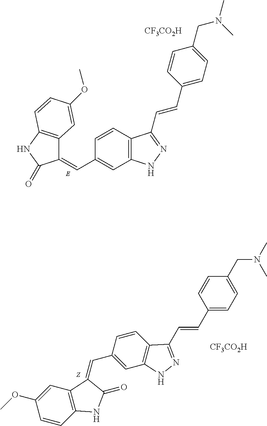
C1(=CC2=CC3=C(C=C2)C(C=CC2=CC=C(CN(C)C)C=C2)=NN3)C2=C(NC1=O)C=CC(OC)=C2.[CF3CO2H].[CF3CO2H].C1(C=C2C3=C(C=CC(OC)=C3)NC2=O)=CC2=C(C=C1)C(C=CC1=CC=C(CN(C)C)C=C1)=NN2
